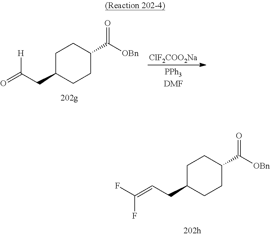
C1C(CC=C(F)F)CCC(C([OBn])=O)C1.C1C(CC(=O)[H])CCC(C([OBn])=O)C1.[ClF2COO2Na]
